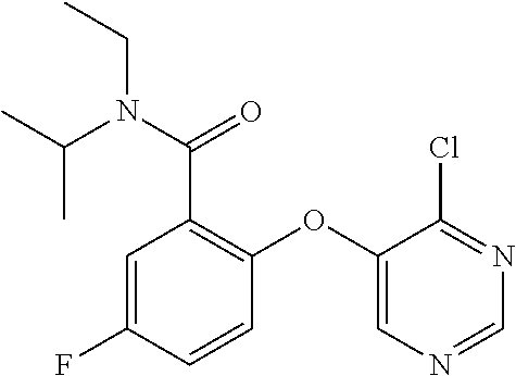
C1(OC2=C(C(=O)N(C(C)C)CC)C=C(F)C=C2)=CN=CN=C1Cl
